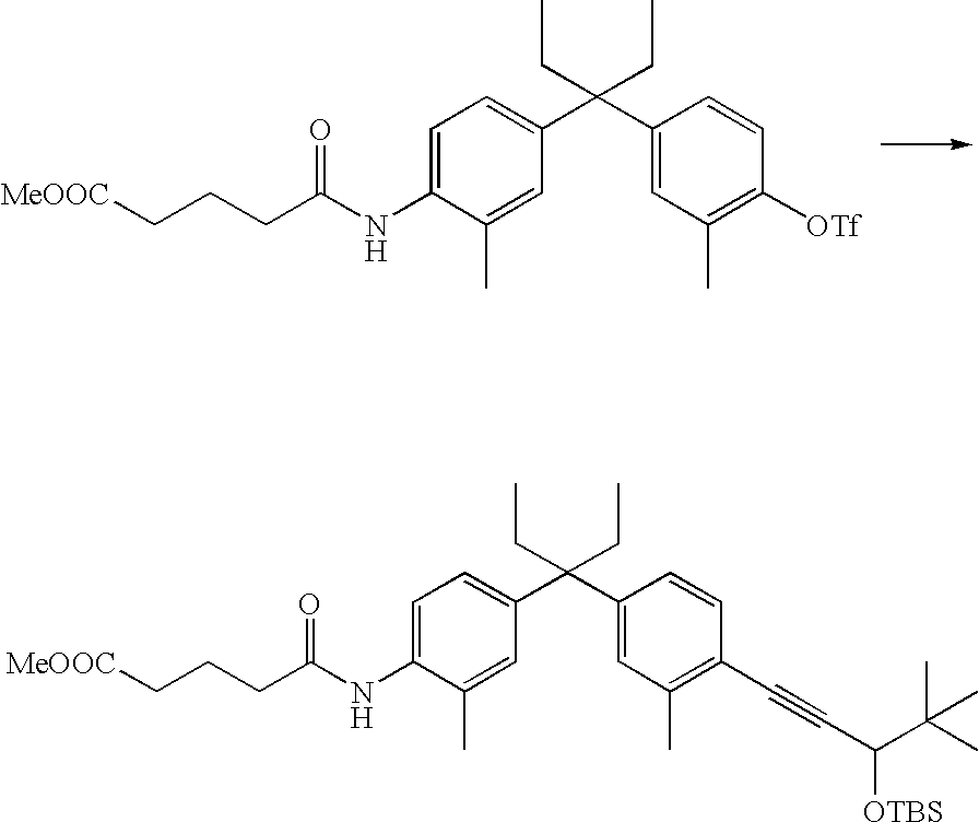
C1=C(NC(CCC[MeOOC])=O)C(C)=CC(C(C2=CC(C)=C([OTf])C=C2)(CC)CC)=C1.C1=C(NC(CCC[MeOOC])=O)C(C)=CC(C(C2=CC(C)=C(C#CC([OTBS])C(C)(C)C)C=C2)(CC)CC)=C1
